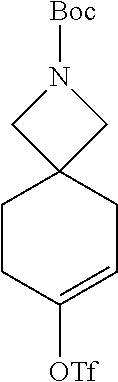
C1CC([OTf])=CCC12CN([Boc])C2
